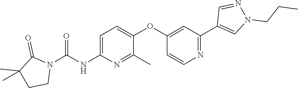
C1=C(NC(N2C(=O)C(C)(C)CC2)=O)N=C(C)C(OC2=CC(C3=CN(CCC)N=C3)=NC=C2)=C1
